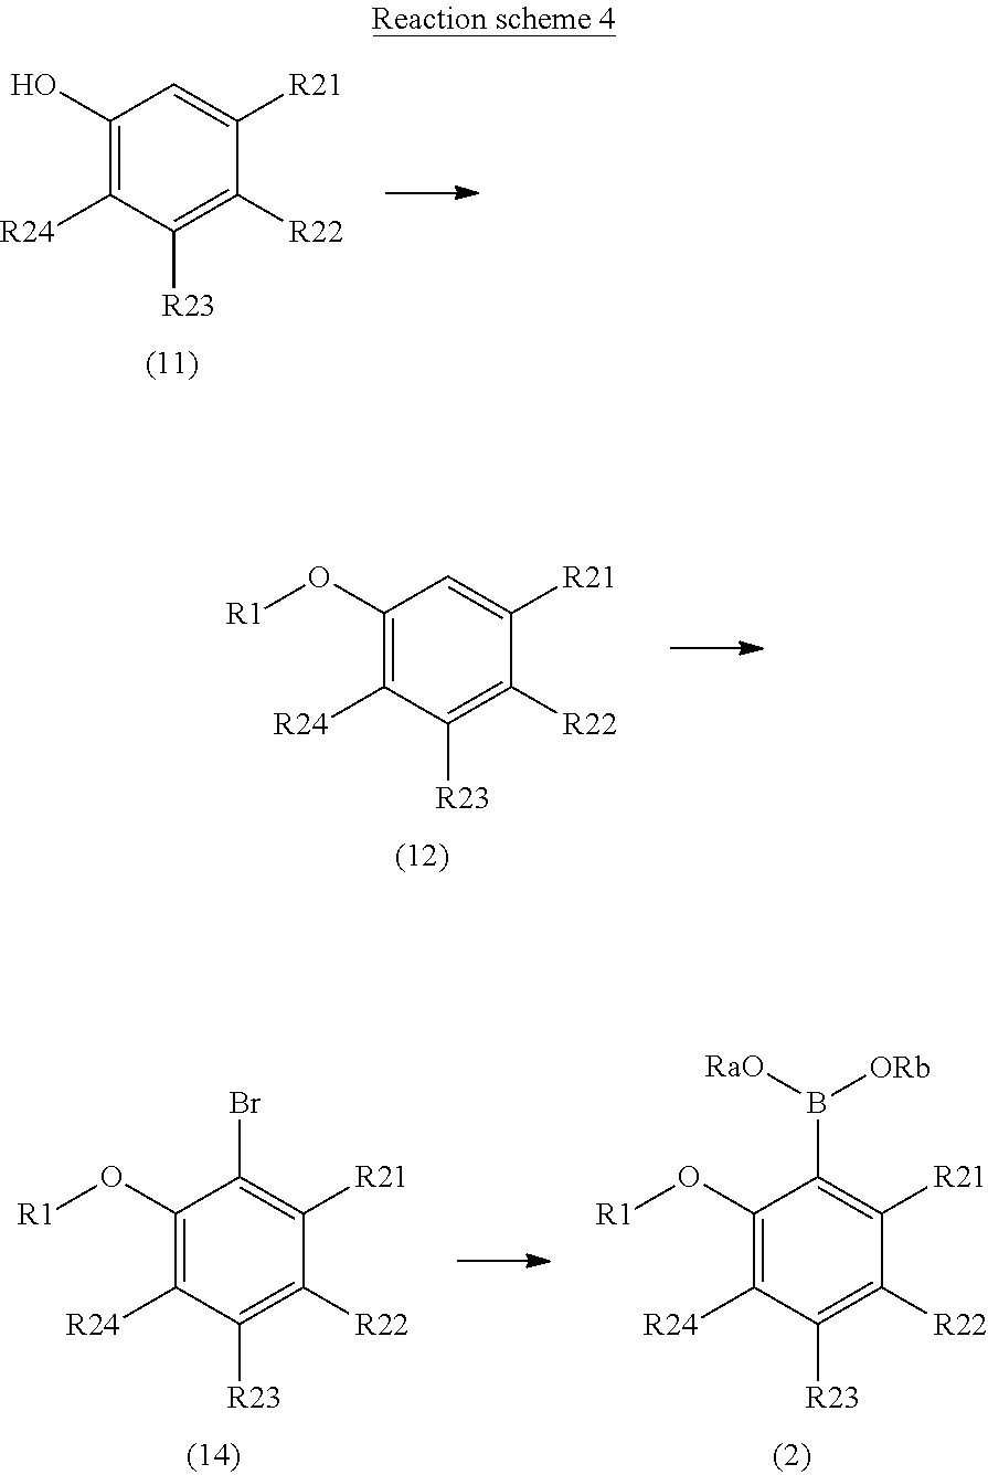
C1(O[R1])=C([R24])C([R23])=C([R22])C([R21])=C1B([RaO])[ORb].C1(O[R1])=C([R24])C([R23])=C([R22])C([R21])=C1Br.C1(O)=C([R24])C([R23])=C([R22])C([R21])=C1.C1(O[R1])=C([R24])C([R23])=C([R22])C([R21])=C1
